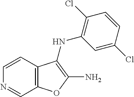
C1=CC2=C(C=N1)OC(N)=C2NC1=C(Cl)C=CC(Cl)=C1
